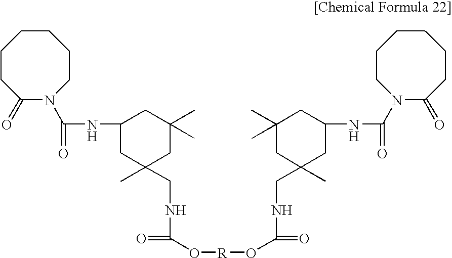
C1CC(=O)N(C(NC2CC(C)(CNC(O[R]OC(NCC3(C)CC(NC(=O)N4CCCCCCC4=O)CC(C)(C)C3)=O)=O)CC(C)(C)C2)=O)CCCC1
